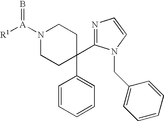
N1([A]([R1])=B)CCC(C2=CC=CC=C2)(C2=NC=CN2CC2=CC=CC=C2)CC1
